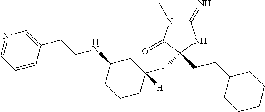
C1(=N)N(C)C(=O)C(CC2([H])CC(NCCC3=CN=CC=C3)CCC2)(CCC2CCCCC2)N1
